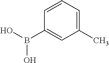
C1=CC=C(C)C=C1B(O)O
